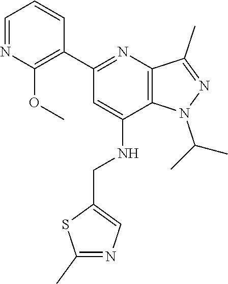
CC(N1C2=C(C(C)=N1)N=C(C1=C(OC)N=CC=C1)C=C2NCC1=CN=C(C)S1)C
